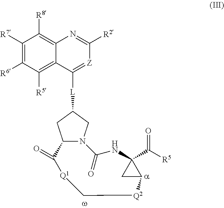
C12N(CC([L]C3=[Z]C([R2])=NC4=C([R8])C([R7])=C([R6])C([R5])=C43)C1)C(=O)NC1(C([R5])=O)CC1[Q2]C[Q1]C2=O
